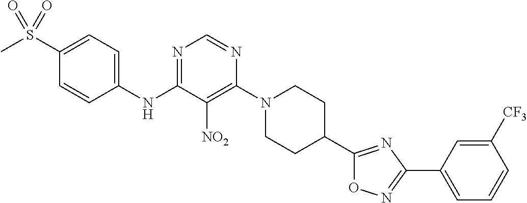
N1=C(NC2=CC=C(S(C)(=O)=O)C=C2)C([NO2])=C(N2CCC(C3=NC(C4=CC=CC([CF3])=C4)=NO3)CC2)N=C1
